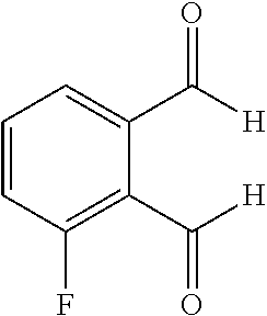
C1=CC(F)=C(C([H])=O)C(C([H])=O)=C1
